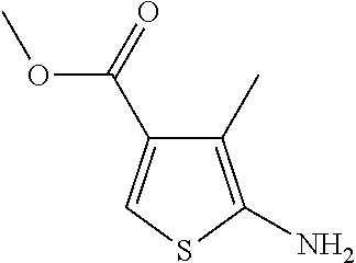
C1(C)=C(N)SC=C1C(OC)=O
